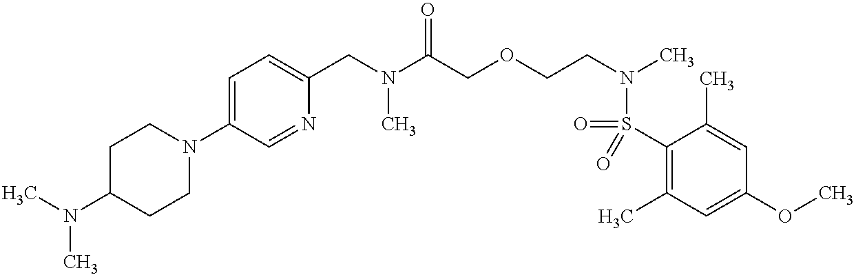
C1(S(=O)(N(CCOCC(N(CC2=CC=C(N3CCC(N(C)C)CC3)C=N2)C)=O)C)=O)=C(C)C=C(OC)C=C1C
